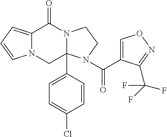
C12=CC=CN1CC1(C3=CC=C(Cl)C=C3)N(C2=O)CCN1C(=O)C1=CON=C1C(F)(F)F
